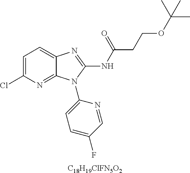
[C18H19ClFN5O2].C1=C(Cl)N=C2C(=C1)N=C(NC(CCOC(C)(C)C)=O)N2C1=CC=C(F)C=N1
